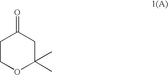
C1COC(C)(C)CC1=O
